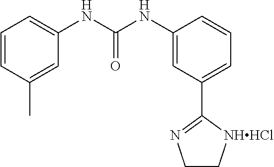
C1=CC(C)=CC(NC(NC2=CC(C3=NCC[NHHCl]3)=CC=C2)=O)=C1
